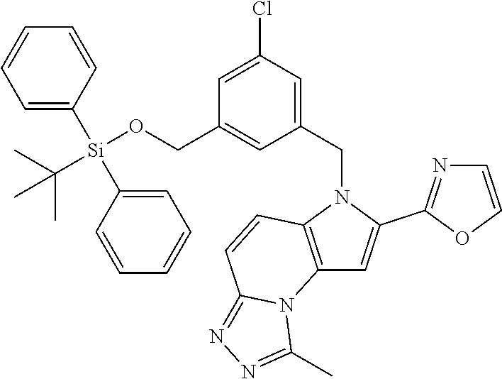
C1=C([Si](C2=CC=CC=C2)(OCC2=CC(CN3C4=C(C=C3C3=NC=CO3)N3C(=NN=C3C)C=C4)=CC(Cl)=C2)C(C)(C)C)C=CC=C1
